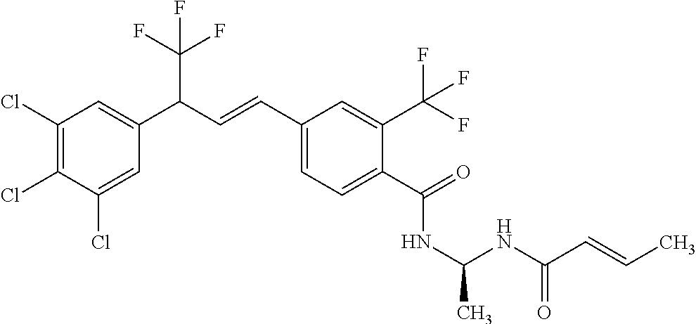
C1(Cl)=C(Cl)C(Cl)=CC(C(C=CC2=CC=C(C(=O)NC(C)NC(C=CC)=O)C(C(F)(F)F)=C2)C(F)(F)F)=C1
